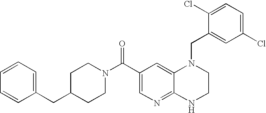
C12=NC=C(C(N3CCC(CC4=CC=CC=C4)CC3)=O)C=C1N(CC1=CC(Cl)=CC=C1Cl)CCN2
